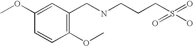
C1(OC)=CC(CNCCCS(=O)(O)=O)=C(OC)C=C1
